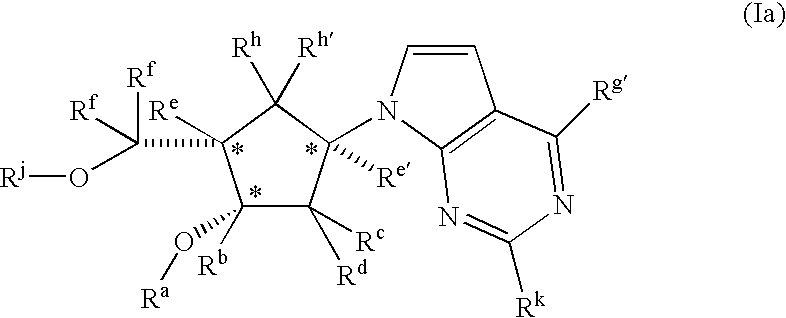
C1([Rb])(O[Ra])C([Rc])([Rd])C(N2C=CC3=C2N=C([Rk])N=C3[Rg])([Re])C([Rh])([Rh])C1(C([Rf])([Rf])O[Rj])[Re]
